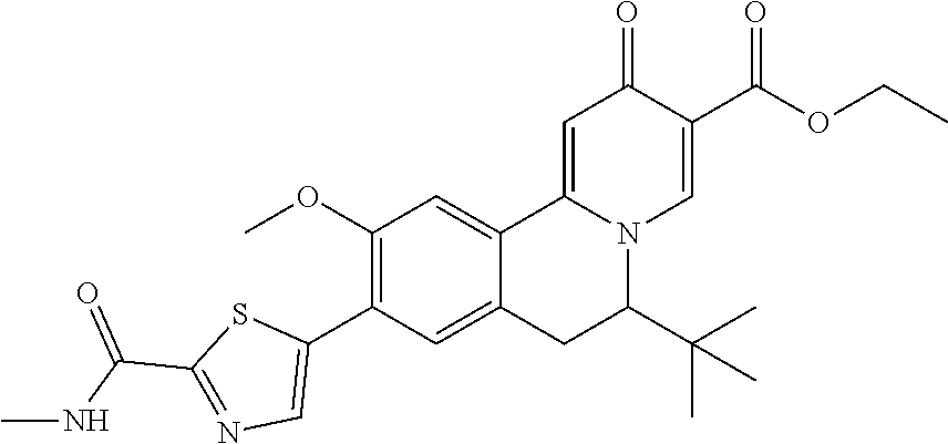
O(C)C1=C(C2=CN=C(C(NC)=O)S2)C=C2C(=C1)C1=CC(=O)C(C(=O)OCC)=CN1C(C(C)(C)C)C2
